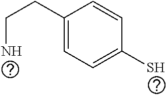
NCCC1=CC=C(S)C=C1
